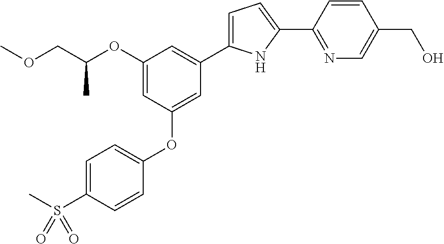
O(CC(OC1=CC(OC2=CC=C(S(C)(=O)=O)C=C2)=CC(C2=CC=C(C3=NC=C(CO)C=C3)N2)=C1)C)C
